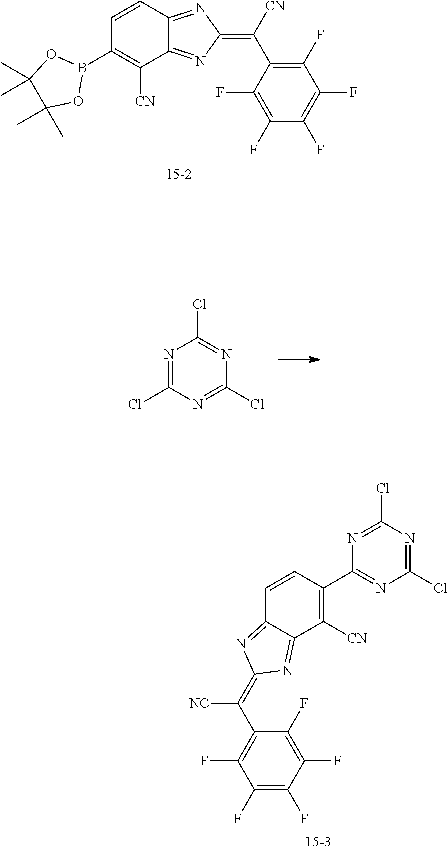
C12=NC(=C([CN])C3=C(F)C(F)=C(F)C(F)=C3F)N=C1C([CN])=C(B1OC(C)(C)C(C)(C)O1)C=C2.N1=C(Cl)N=C(Cl)N=C1Cl.N1=C(Cl)N=C(Cl)N=C1C1=C([CN])C2=NC(=C(C3=C(F)C(F)=C(F)C(F)=C3F)[NC])N=C2C=C1
